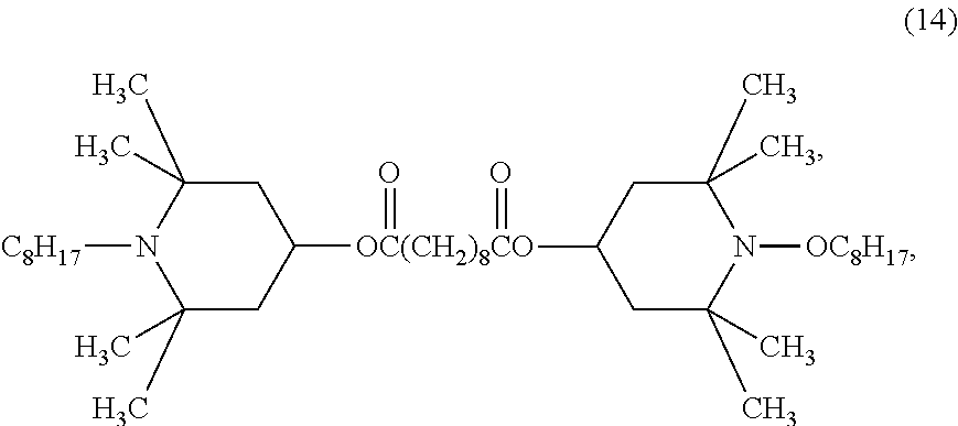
C1(C)(C)CC([OC(CH2)8CO](C2CC(C)(C)N([OC8H17])C(C)(C)C2)(=O)=O)CC(C)(C)N1[C8H17]
